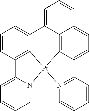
C12=CC=CC=N1[Pt]13C4=C2C=CC=C4C2=CC=CC4=CC=C(C5=N1C=CC=C5)C3=C42
